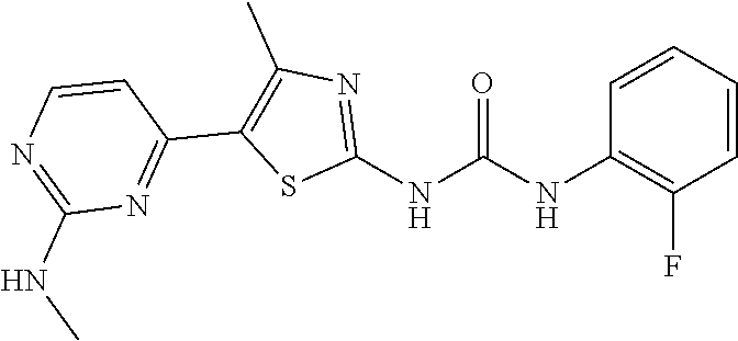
C1=CC=CC(NC(NC2=NC(C)=C(C3=NC(NC)=NC=C3)S2)=O)=C1F
